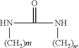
N([(CH2)m])C(=O)N[(CH2)n]
